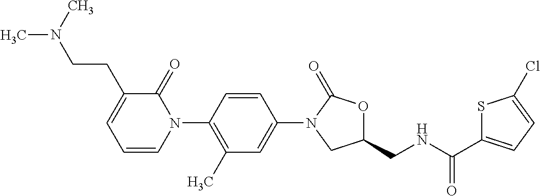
C1=C(N2CC(CNC(C3=CC=C(Cl)S3)=O)OC2=O)C=CC(N2C(=O)C(CCN(C)C)=CC=C2)=C1C
